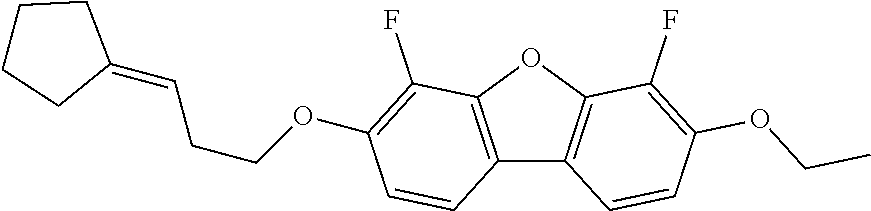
C12=C(OC3=C1C=CC(OCC)=C3F)C(F)=C(OCCC=C1CCCC1)C=C2
